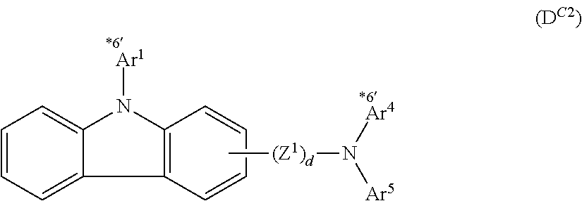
C1=CC=C2C(=C1)N([Ar1])C1=C2C=CC=C1.[(Z1)d](N([Ar4])[Ar5])C
